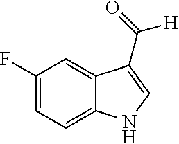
C1(F)=CC=C2C(=C1)C(C(=O)[H])=CN2
